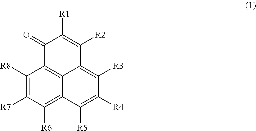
C12=C([R6])C([R7])=C([R8])C3=C1C(=C([R3])C([R4])=C2[R5])C([R2])=C([R1])C3=O
